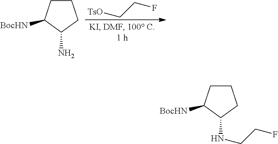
C1CC([BocHN])C(N)C1.[TsO]CCF.C1CC([BocHN])C(NCCF)C1
